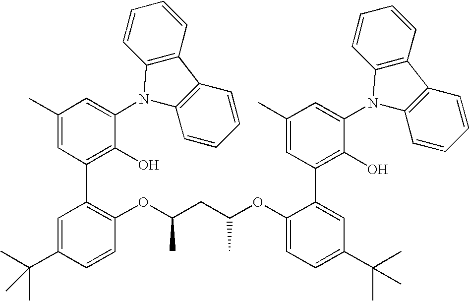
C1(C)=CC(C2=C(OC(CC(OC3=CC=C(C(C)(C)C)C=C3C3=C(O)C(N4C5=C(C6=C4C=CC=C6)C=CC=C5)=CC(C)=C3)C)C)C=CC(C(C)(C)C)=C2)=C(O)C(N2C3=C(C4=C2C=CC=C4)C=CC=C3)=C1
